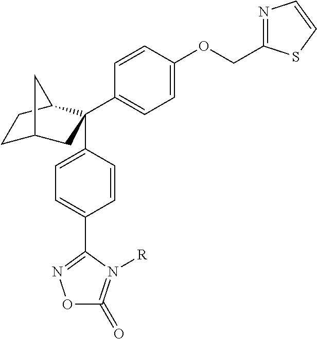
C1C2CC(C3=CC=C(OCC4=NC=CS4)C=C3)(C3=CC=C(C4=NOC(=O)=N4[R])C=C3)C(C1)C2
